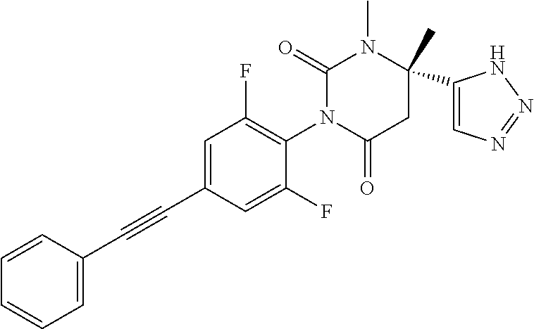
C1=C(C#CC2=CC(F)=C(N3C(=O)CC(C)(C4=CN=NN4)N(C)C3=O)C(F)=C2)C=CC=C1
